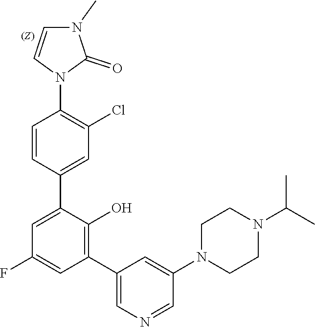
N1=CC(N2CCN(C(C)C)CC2)=CC(C2=C(O)C(C3=CC(Cl)=C(N4C=CN(C)C4=O)C=C3)=CC(F)=C2)=C1
